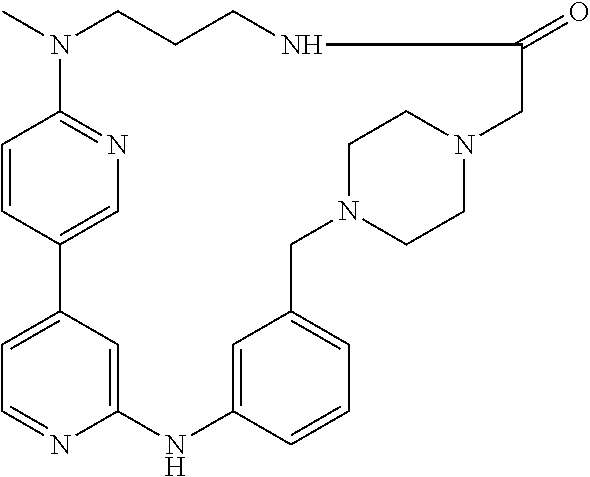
N1(C)C2=NC=C(C=C2)C2=CC=NC(=C2)NC2=CC(=CC=C2)CN2CCN(CC2)CC(=O)NCCC1
